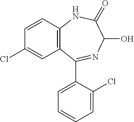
C12=C(C(C3=CC=CC=C3Cl)=NC(O)C(=O)N1)C=C(Cl)C=C2
